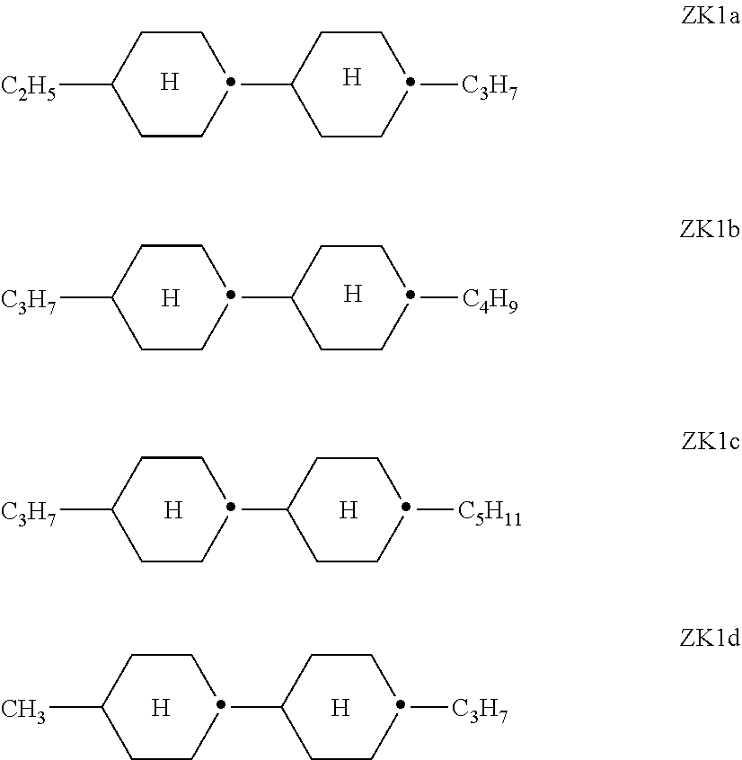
[H].[H].C1(C2CCC([C3H7])CC2)CCC([C2H5])CC1.[H].[H].C1(C2CCC([C4H9])CC2)CCC([C3H7])CC1.[H].[H].C1(C2CCC([C3H7])CC2)CCC([C5H11])CC1.C1(C2CCC([C3H7])CC2)CCC(C)CC1.[H].[H]
